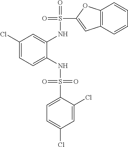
C1(Cl)=CC=C(NS(=O)(=O)C2=CC=C(Cl)C=C2Cl)C(NS(=O)(C2=CC3=C(O2)C=CC=C3)=O)=C1
